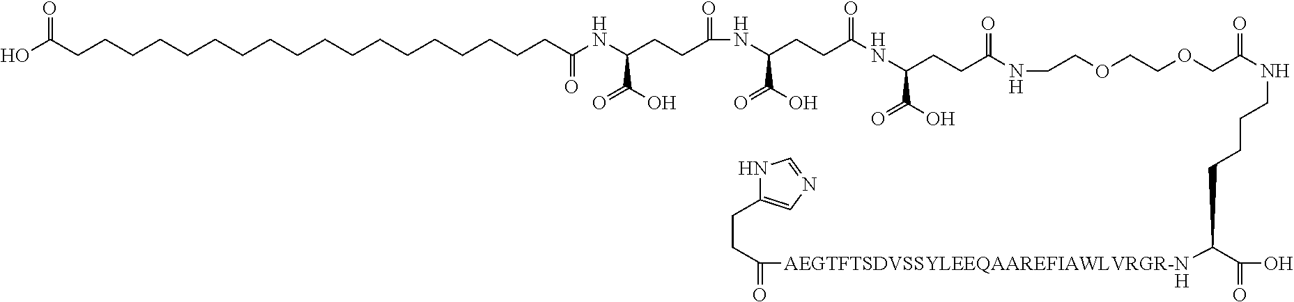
O=C(CCCCCCCCCCCCCCCCCCC(NC(CCC(=O)NC(CCC(=O)NC(CCC(NCCOCCOCC(NCCCCC([AEGTFTSDVSSYLEEQAAREFIAWLVRGR-N]C(CCC1=CN=CN1)=O)C(=O)O)=O)=O)C(O)=O)C(O)=O)C(O)=O)=O)O.[H]
